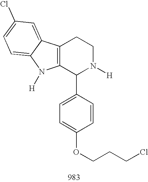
C12=C(C(C3=CC=C(OCCCCl)C=C3)N([H])CC1)N([H])C1=CC=C(Cl)C=C21
